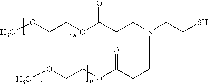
COCCOC(CCN(CCS)CCC(OCCOC)=O)=O
